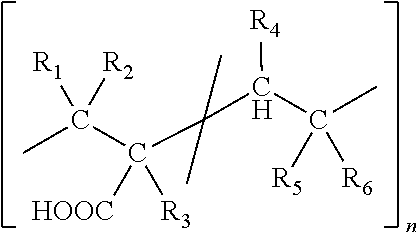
CC(C([HOOC])([R3])C(C)(C)C(C(C)([R5])[R6])[R4])([R1])[R2]
